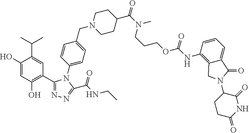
C1(O)=CC(O)=C(C2=NN=C(C(=O)NCC)N2C2=CC=C(CN3CCC(C(=O)N(C)CCCOC(=O)NC4=C5C(=CC=C4)C(=O)N(C4CCC(=O)NC4=O)C5)CC3)C=C2)C=C1C(C)C
